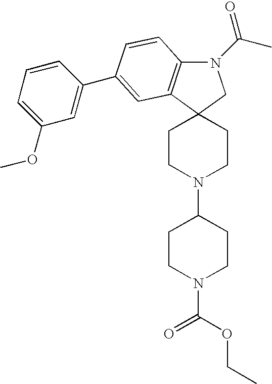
N1(C(C)=O)C2=C(C3(C1)CCN(C1CCN(C(OCC)=O)CC1)CC3)C=C(C1=CC(OC)=CC=C1)C=C2
